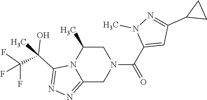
C12=NN=C(C(C)(C(F)(F)F)O)N1C(C)CN(C(C1=CC(C3CC3)=NN1C)=O)C2
